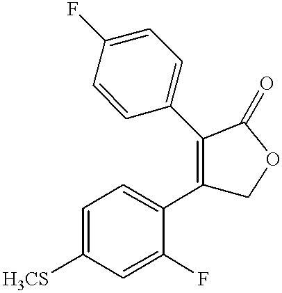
C1=C([H3CS])C=C(F)C(C2=C(C3=CC=C(F)C=C3)C(=O)OC2)=C1
